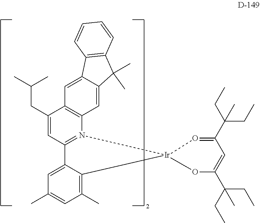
C1(CC(C)C)=CC2=N(C3=C1C=C1C(=C3)C(C)(C)C3=C1C=CC=C3)[Ir]1(C3=C(C)C=C(C)C=C23)OC(C(CC)(CC)C)=CC(C(CC)(CC)C)=O1
